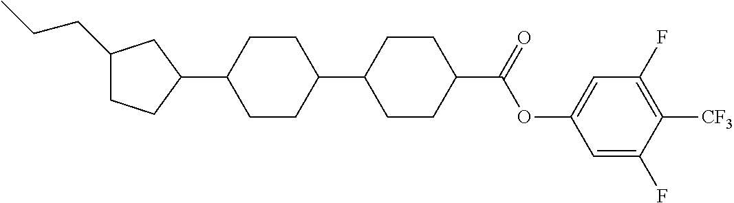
C1(CCC)CCC(C2CCC(C3CCC(C(OC4=CC(F)=C([CF3])C(F)=C4)=O)CC3)CC2)C1
